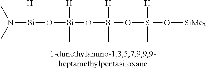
N([Si]([H])(C)O[Si]([H])(C)O[Si]([H])(C)O[Si]([H])(C)O[SiMe3])(C)C
